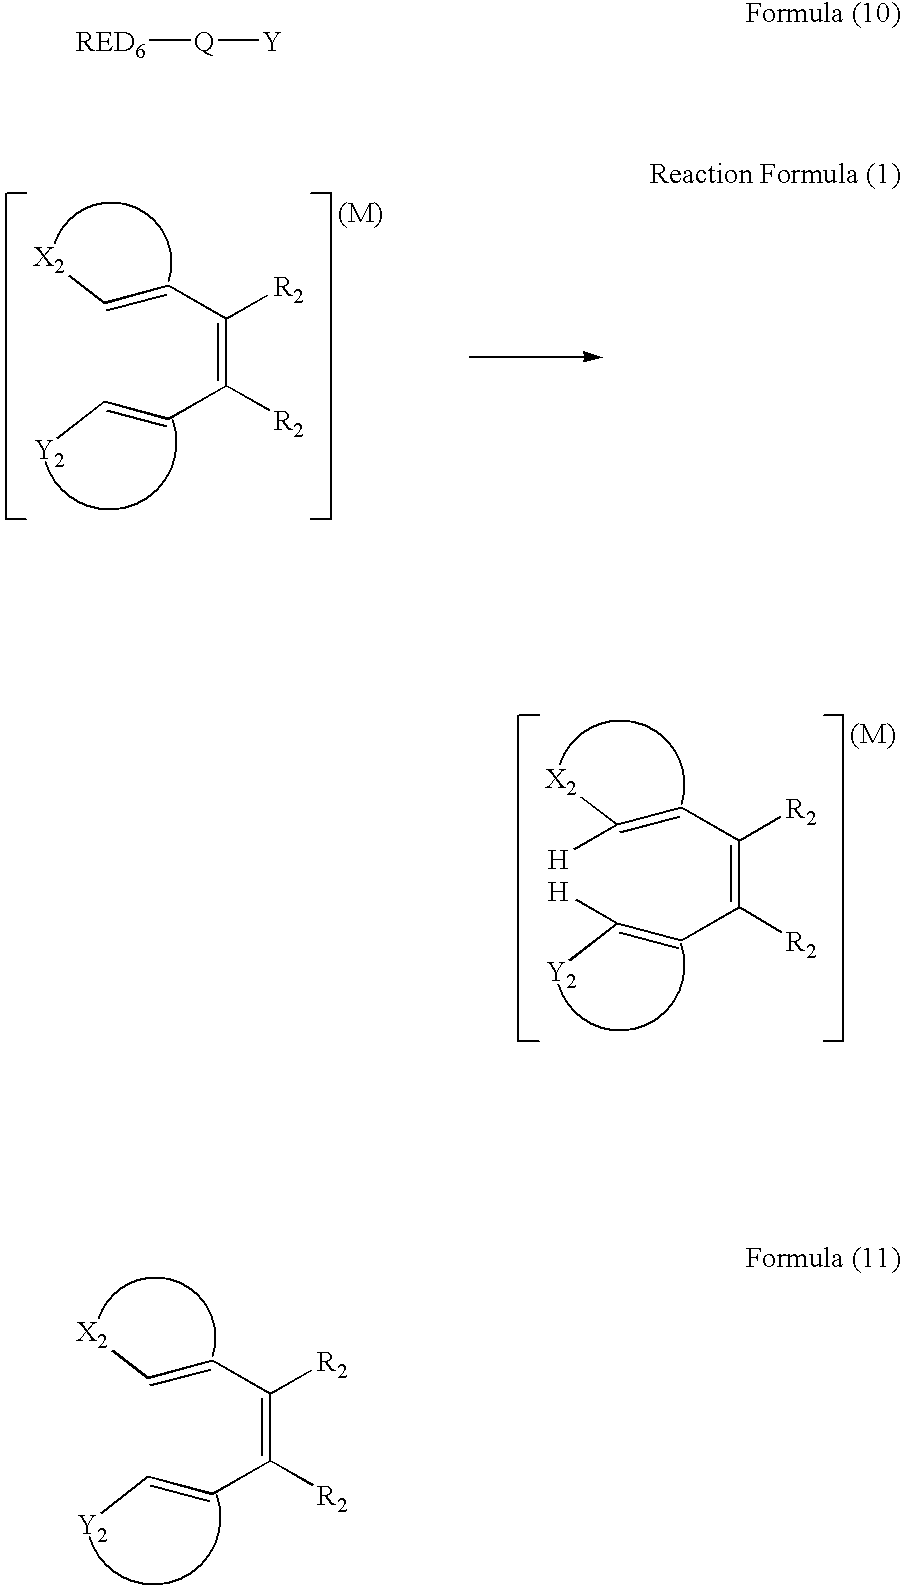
C(C(=C(C=C([X2])[H])[R2])[R2])=C([Y2])[H].C(C(=C(C=C[X2])[R2])[R2])=C[Y2].C(C(=C(C=C[X2])[R2])[R2])=C[Y2].[RED6][Q][Y]
